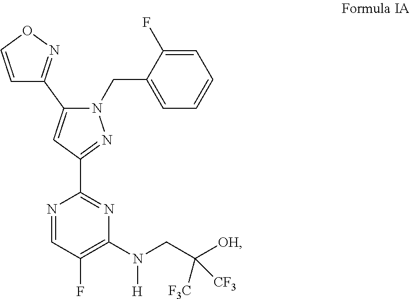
C1=CON=C1C1=CC(C2=NC(N(CC([OH])([F3C])[CF3])[H])=C(F)C=N2)=NN1CC1=CC=CC=C1F
